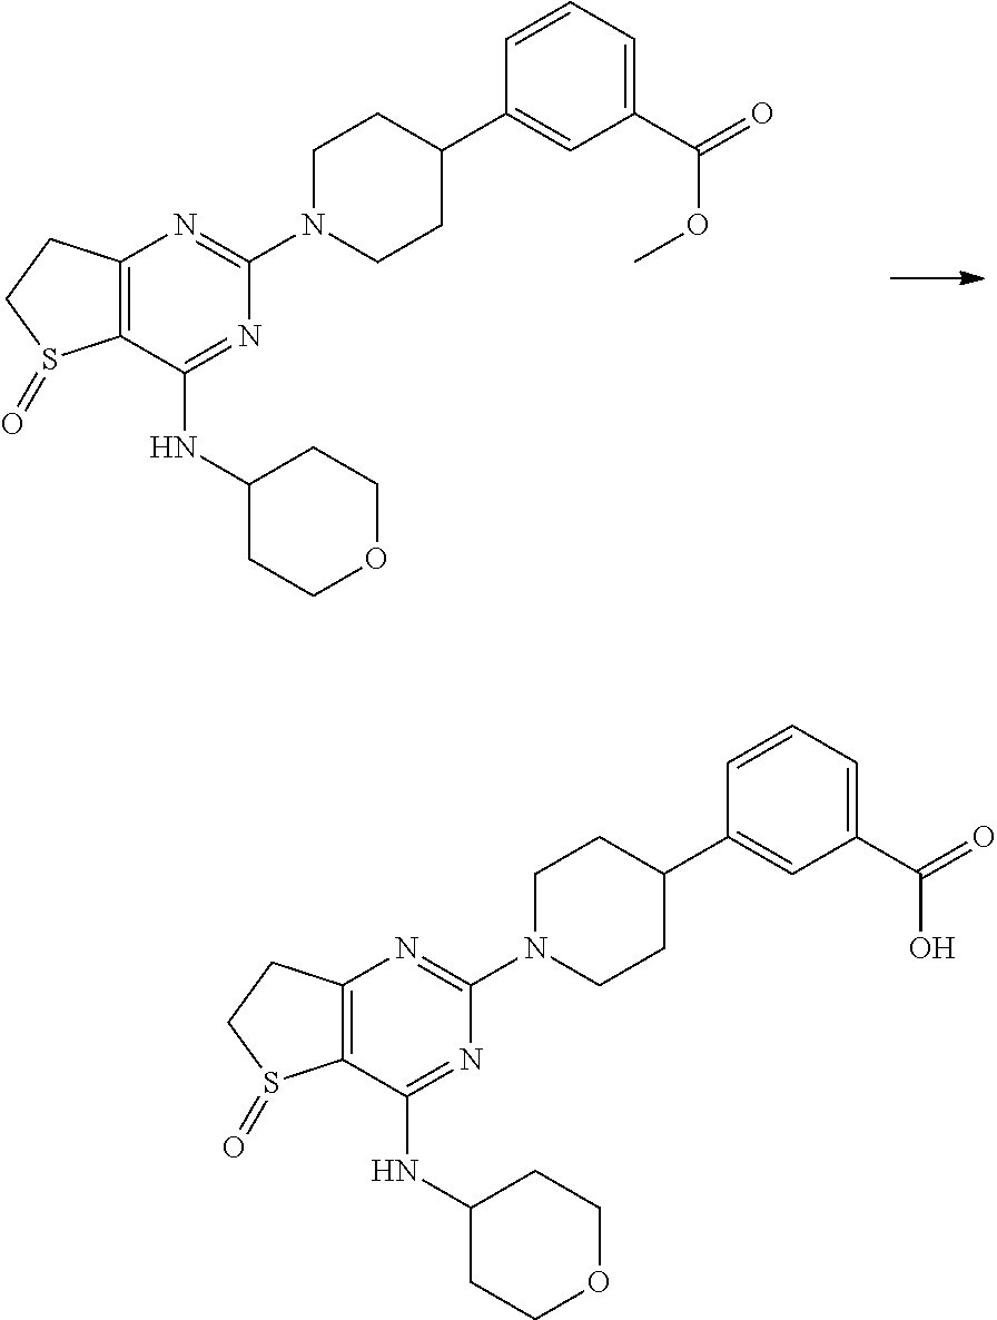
C12=C(C(NC3CCOCC3)=NC(N3CCC(C4=CC(C(O)=O)=CC=C4)CC3)=N1)S(=O)CC2.C12=C(C(NC3CCOCC3)=NC(N3CCC(C4=CC(C(OC)=O)=CC=C4)CC3)=N1)S(=O)CC2
